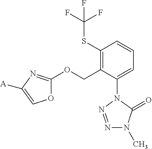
C1(SC(F)(F)F)=C(COC2=NC([A])=CO2)C(N2N=NN(C)C2=O)=CC=C1
